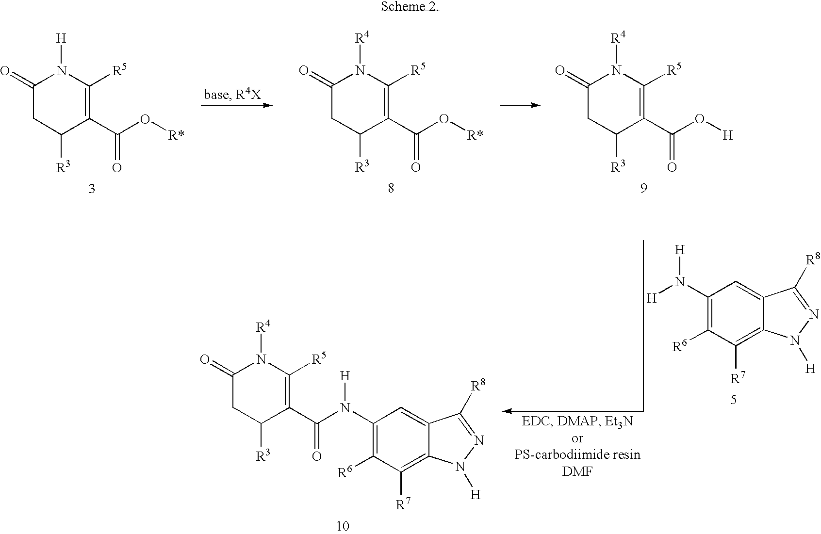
C1(=O)CC([R3])C(C(O[R*])=O)=C([R5])N1[H].C1(=O)CC([R3])C(C(O[R*])=O)=C([R5])N1[R4].C1(=O)CC([R3])C(C(O[H])=O)=C([R5])N1[R4].C1(N([H])[H])=C([R6])C([R7])=C2C(=C1)C([R8])=NN2[H].C1(=O)CC([R3])C(C(=O)N(C2=C([R6])C([R7])=C3C(=C2)C([R8])=NN3[H])[H])=C([R5])N1[R4]
